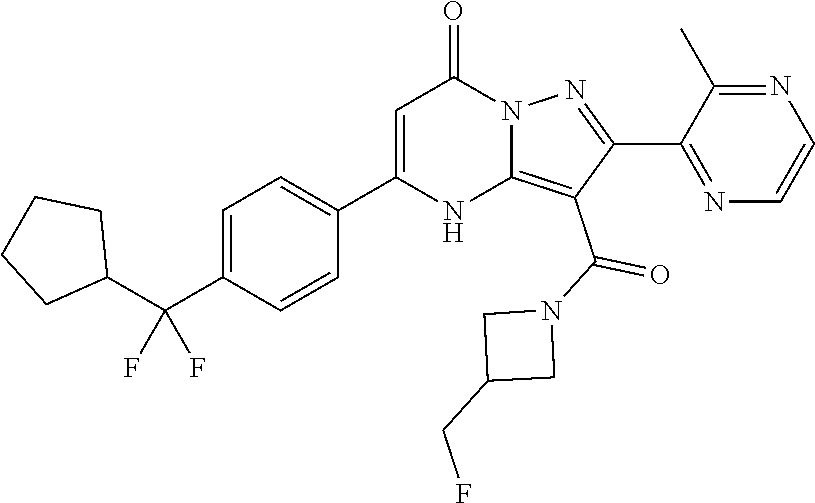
C1=C(C2=CC=C(C(C3CCCC3)(F)F)C=C2)NC2=C(C(=O)N3CC(CF)C3)C(C3=NC=CN=C3C)=NN2C1=O
